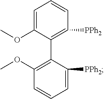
C1=C(OC)C(C2=C(OC)C=CC=C2[PPh2])=C([PPh2])C=C1
